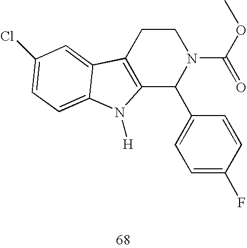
C12=C(CCN(C(=O)OC)C1C1=CC=C(F)C=C1)C1=CC(Cl)=CC=C1N2[H]
